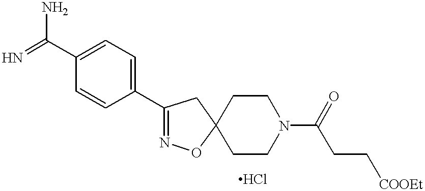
C1(C2=NOC3(C2)CCN(C(CC[COOEt])=O)CC3)=CC=C(C(=N)N)C=C1
